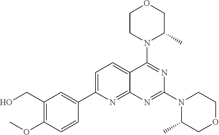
C12=NC(C3=CC(CO)=C(OC)C=C3)=CC=C1C(N1C(C)COCC1)=NC(N1C(C)COCC1)=N2
